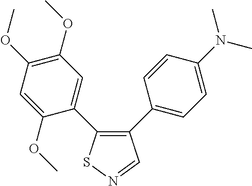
C1=C(OC)C(C2=C(C3=CC=C(N(C)C)C=C3)C=NS2)=CC(OC)=C1OC
